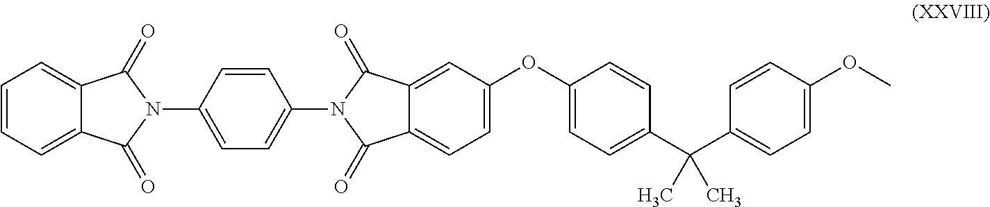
C1=CC=C2C(=C1)C(=O)N(C1=CC=C(N3C(=O)C4=CC=C(OC5=CC=C(C(C6=CC=C(OC)C=C6)(C)C)C=C5)C=C4C3=O)C=C1)C2=O
